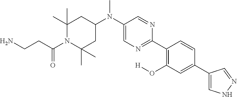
C1(C)(C)CC(N(C2=CN=C(C3=C(O[H])C=C(C4=CNN=C4)C=C3)N=C2)C)CC(C)(C)N1C(CCN)=O
